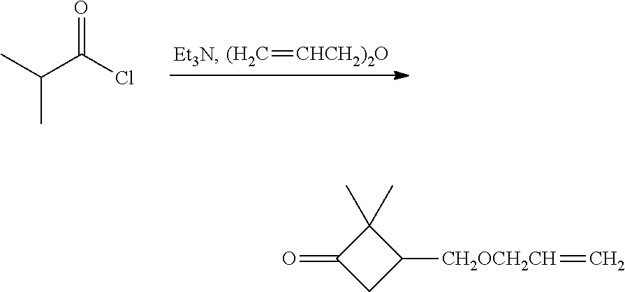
[(H2C]=[CHCH2)2O].CC(C(Cl)=O)C.C1(C)(C)C(=O)CC1[CH2OCH2CH]=C
